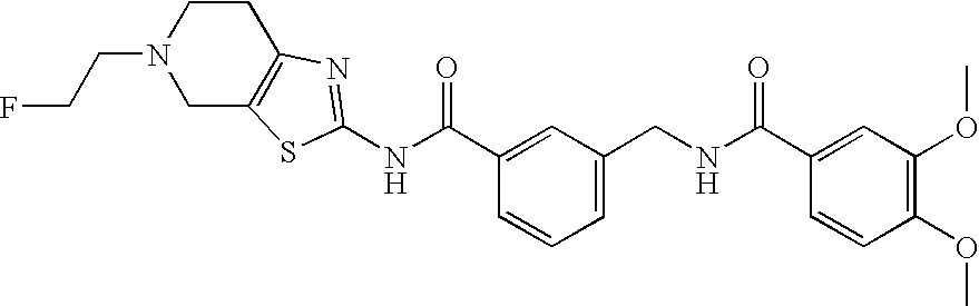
N(C(C1=CC(CNC(C2=CC(OC)=C(OC)C=C2)=O)=CC=C1)=O)C1=NC2=C(CN(CCF)CC2)S1
